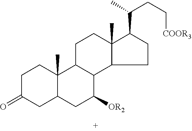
C1C(=O)CC2C(C)(C1)C1C(C([OR2])C2)C2C(C)(CC1)C(C(C)CC[COOR3])CC2
